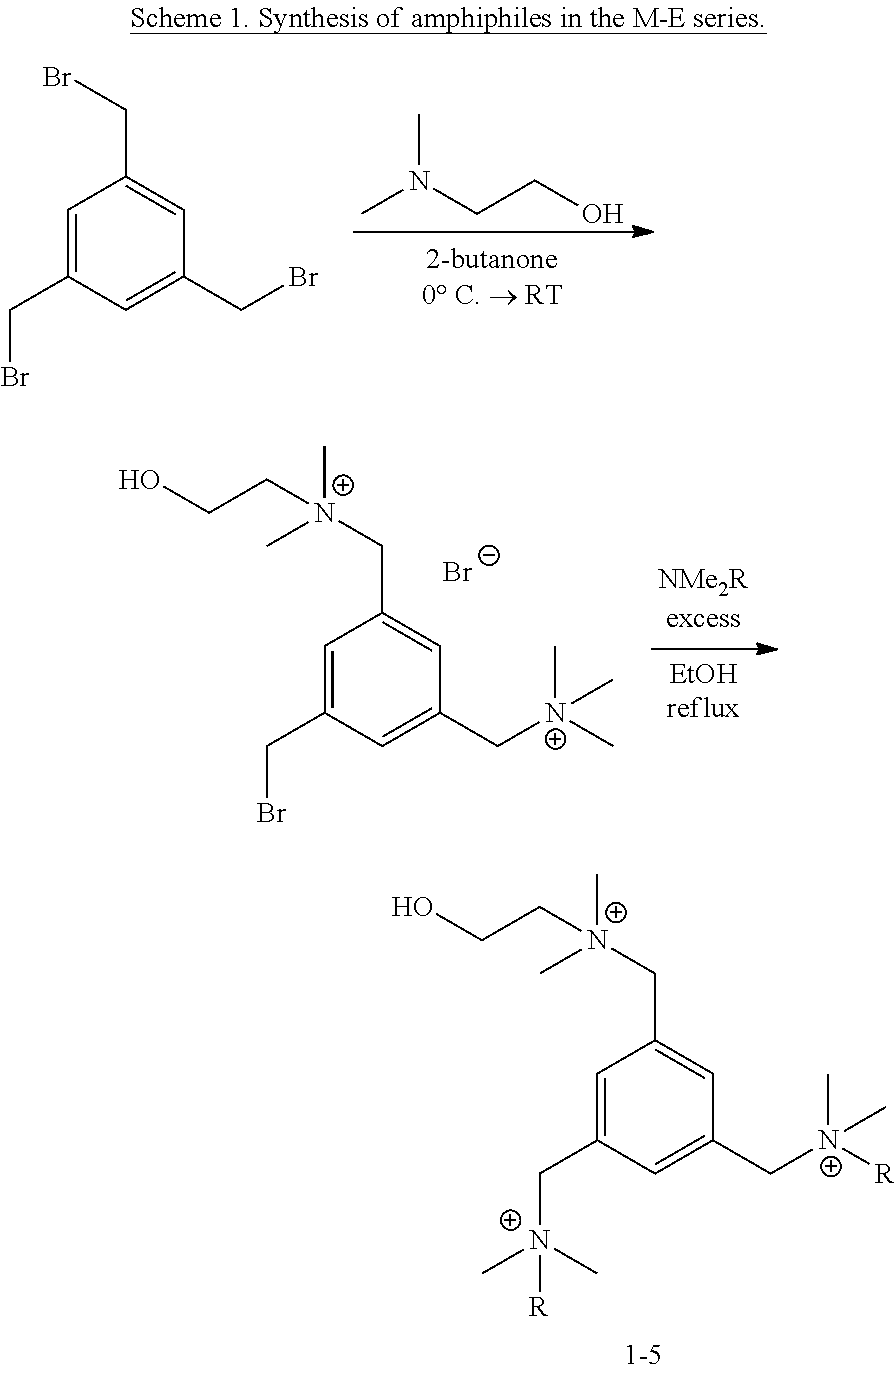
CN(CCO)C.C1=C(CBr)C=C(CBr)C=C1CBr.C1=C(CBr)C=C(C[N+](C)(C)C)C=C1C[N+](C)(C)CCO.[Br-].C1=C(C[N+](C)(C)[R])C=C(C[N+](C)([R])C)C=C1C[N+](C)(C)CCO
